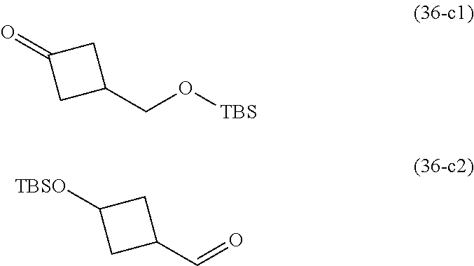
O=C1CC(CO[TBS])C1.[TBSO]C1CC(C=O)C1
